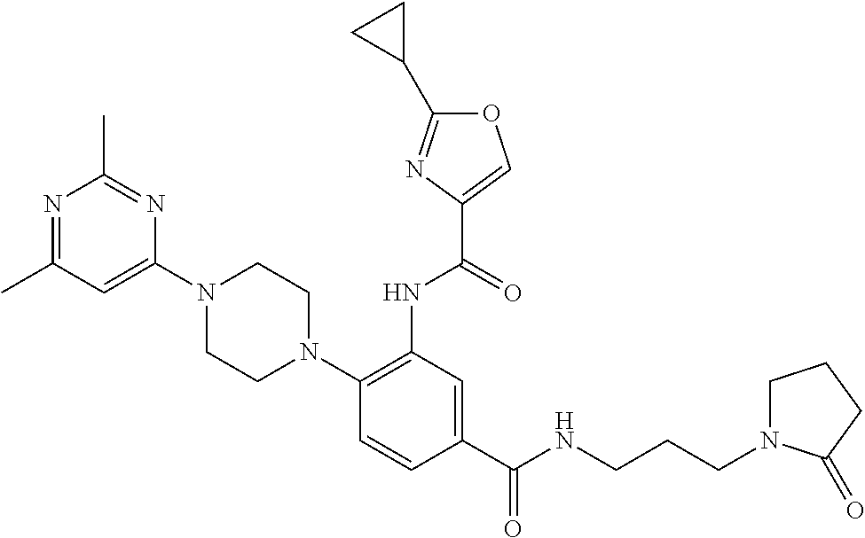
C1(C)=NC(C)=NC(N2CCN(C3=C(NC(=O)C4=COC(C5CC5)=N4)C=C(C(NCCCN4CCCC4=O)=O)C=C3)CC2)=C1
